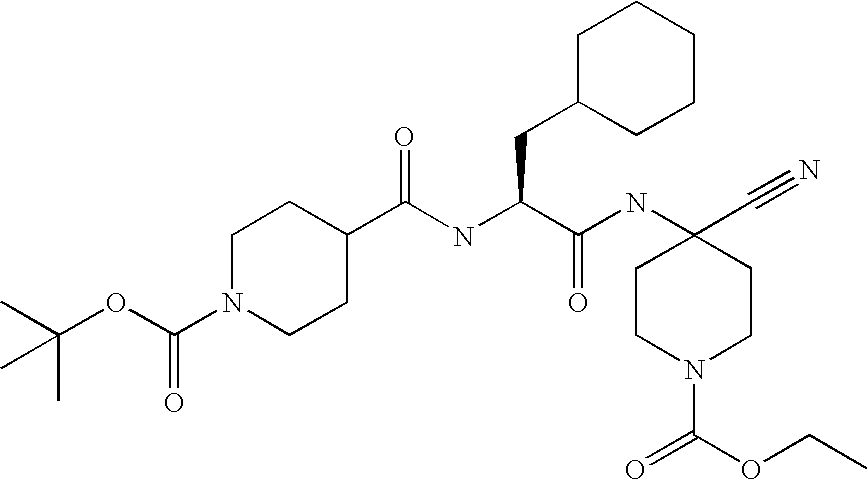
N1(C(OC(C)(C)C)=O)CCC(C(NC(C(NC2(C#N)CCN(C(OCC)=O)CC2)=O)CC2CCCCC2)=O)CC1
